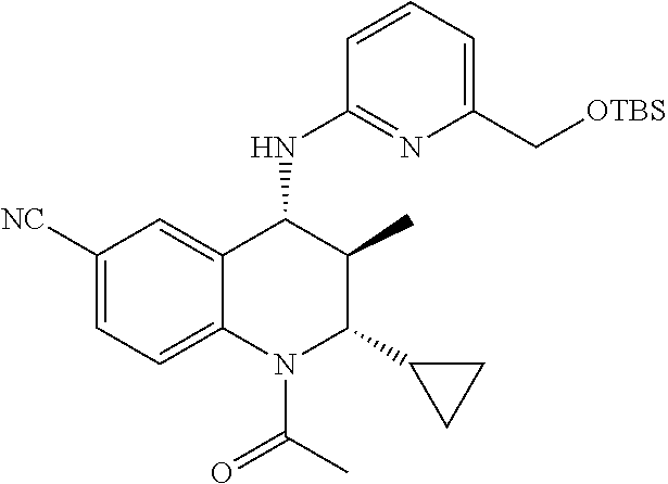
C1([NC])=CC=C2C(=C1)C(NC1=NC(C[OTBS])=CC=C1)C(C)C(C1CC1)N2C(C)=O
